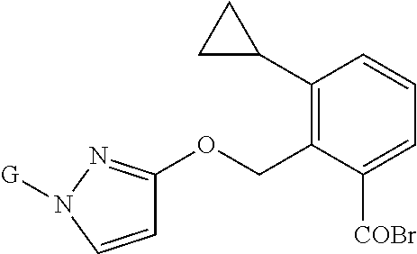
C1=CN([G])N=C1OCC1=C(C2CC2)C=CC=C1[COBr]
